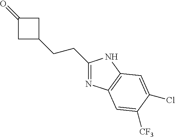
C1(CCC2CC(=O)C2)=NC2=C(N1)C=C(Cl)C([CF3])=C2
